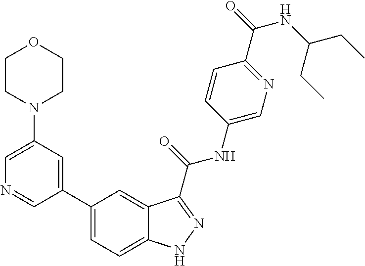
C1(N2CCOCC2)=CN=CC(C2=CC=C3C(=C2)C(C(NC2=CN=C(C(=O)NC(CC)CC)C=C2)=O)=NN3)=C1
